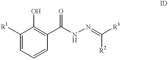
C1([R1])=CC=CC(C(NN=C([R3])[R2])=O)=C1O
